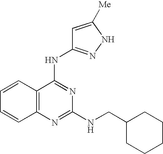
C1=CC2=C(C=C1)N=C(NCC1CCCCC1)N=C2NC1=NNC([Me])=C1
